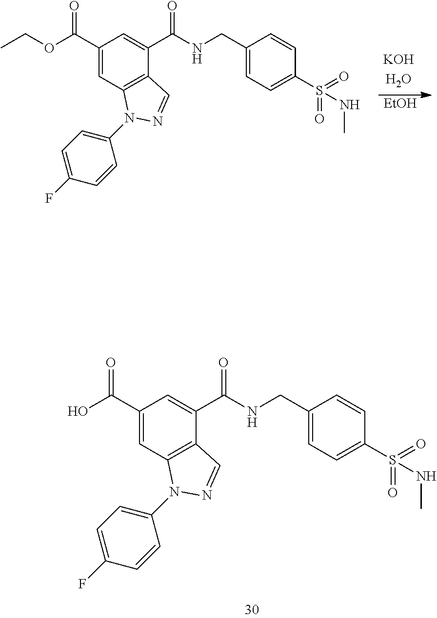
[EtOH].C1(C(OCC)=O)=CC2=C(C(C(NCC3=CC=C(S(=O)(=O)NC)C=C3)=O)=C1)C=NN2C1=CC=C(F)C=C1.C1(C(=O)O)=CC2=C(C(C(NCC3=CC=C(S(=O)(=O)NC)C=C3)=O)=C1)C=NN2C1=CC=C(F)C=C1
